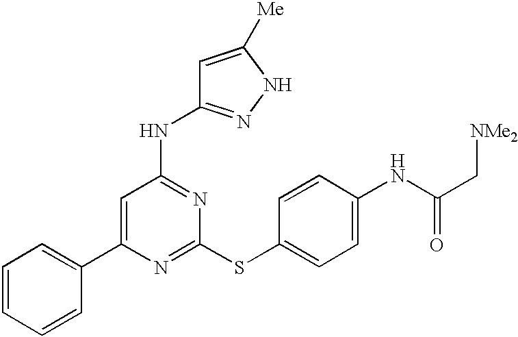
C1(C2=CC=CC=C2)=CC(NC2=NNC([Me])=C2)=NC(SC2=CC=C(NC(=O)C[NMe2])C=C2)=N1
